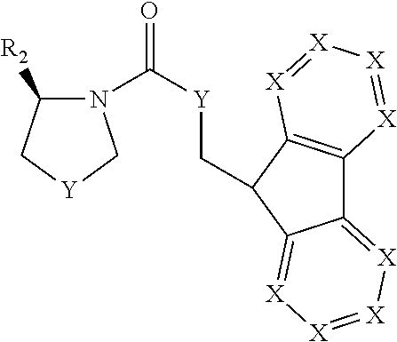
C12=[X][X]=[X][X]=C1C(C[Y]C(=O)N1C([R2])C[Y]C1)C1=C2[X]=[X][X]=[X]1
